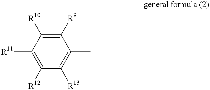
C1([R11])=C([R12])C([R13])=C(C)C([R9])=C1[R10]
